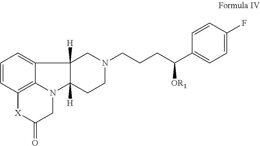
N1(CCCC(C2=CC=C(F)C=C2)[OR1])CC2([H])C3=CC=CC4=C3N(C2([H])CC1)CC(=O)[X]4
